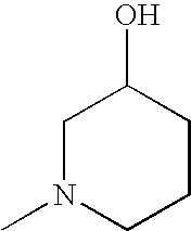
C1N(C)CCCC1O
